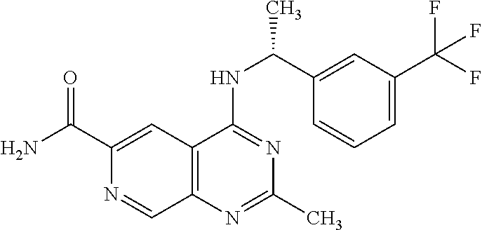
C1(C(N)=O)=CC2=C(C=N1)N=C(C)N=C2NC(C1=CC(C(F)(F)F)=CC=C1)C
